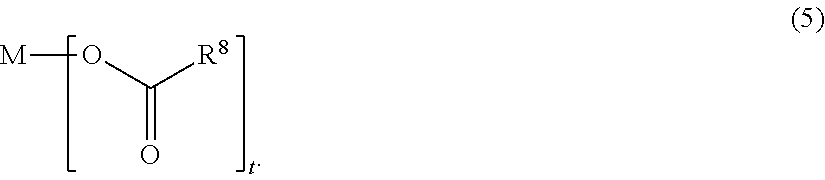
[M]OC([R8])=O
